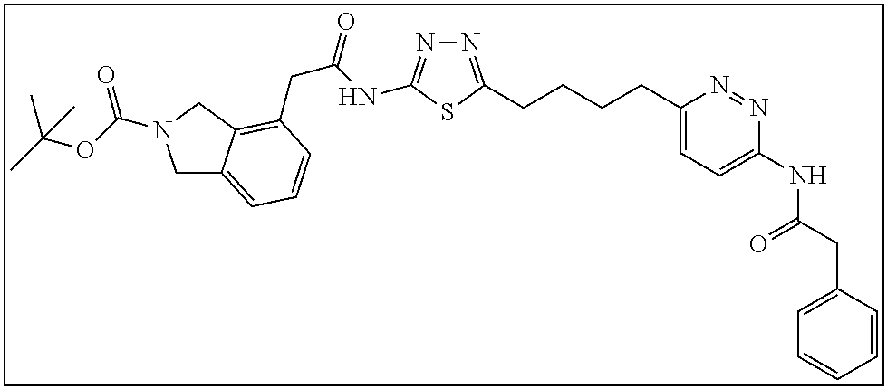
C1C2=CC=CC(CC(=O)NC3=NN=C(CCCCC4=CC=C(NC(CC5=CC=CC=C5)=O)N=N4)S3)=C2CN1C(OC(C)(C)C)=O
